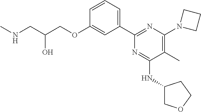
C1=CC=C(C2=NC(N3CCC3)=C(C)C(NC3COCC3)=N2)C=C1OCC(CNC)O
